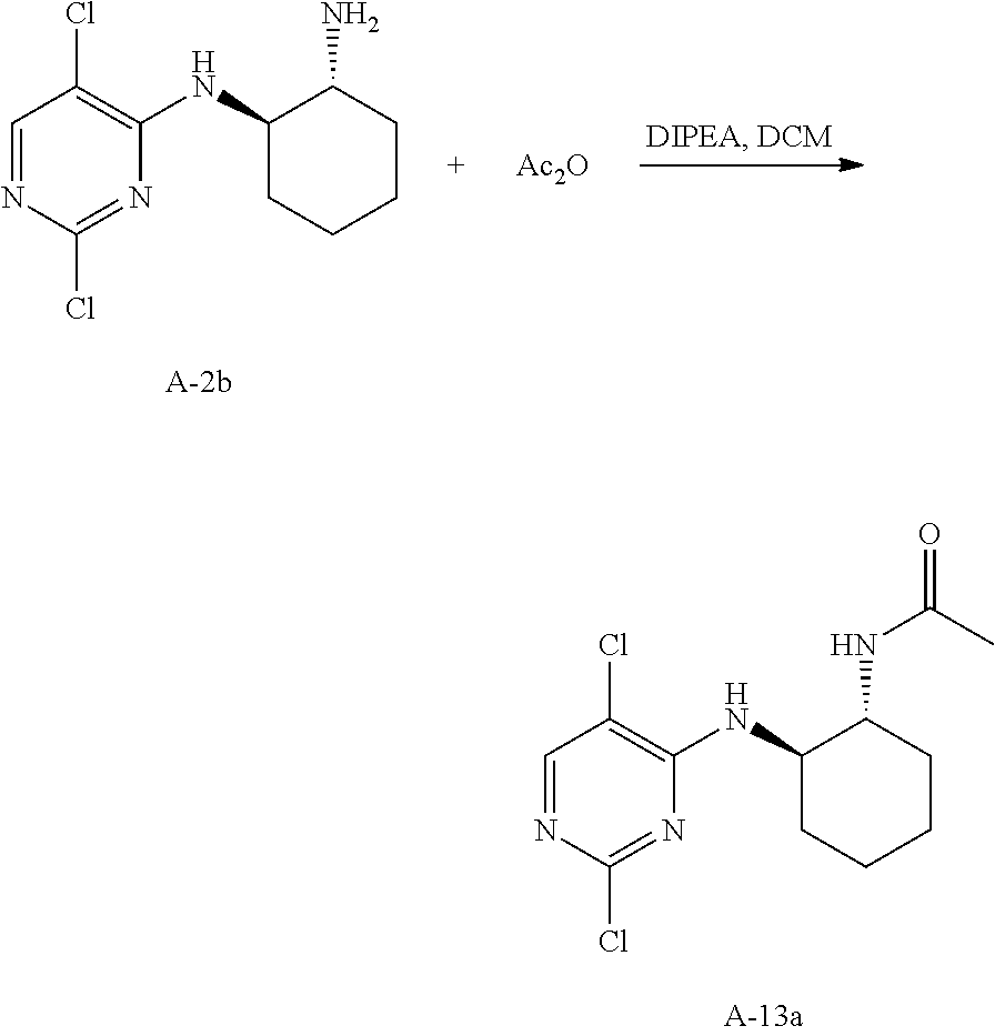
C1=NC(Cl)=NC(NC2CCCCC2NC(C)=O)=C1Cl.C1=NC(Cl)=NC(NC2CCCCC2N)=C1Cl.[Ac2O]
